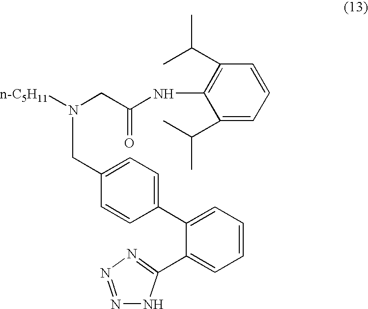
N(CC(NC1=C(C(C)C)C=CC=C1C(C)C)=O)([n-C5H11])CC1=CC=C(C2=CC=CC=C2C2=NN=NN2)C=C1
